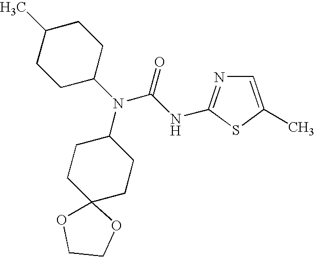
N(C1CCC(C)CC1)(C1CCC2(CC1)OCCO2)C(NC1=NC=C(C)S1)=O
